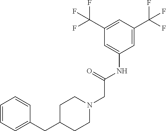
C1=C(C(F)(F)F)C=C(C(F)(F)F)C=C1NC(CN1CCC(CC2=CC=CC=C2)CC1)=O
